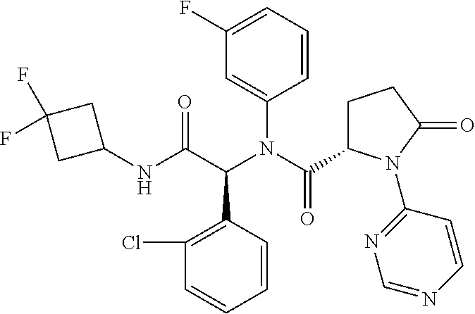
C1=CC(C(C(NC2CC(F)(F)C2)=O)N(C(C2CCC(=O)N2C2=NC=NC=C2)=O)C2=CC(F)=CC=C2)=C(Cl)C=C1
